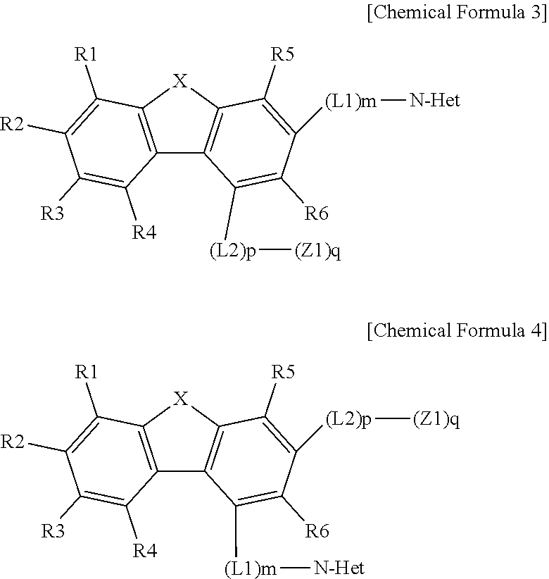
C12=C(C([(L2)p][(Z1)q])=C([R6])C([(L1)m][N-Het])=C1[R5])C1=C(C([R1])=C([R2])C([R3])=C1[R4])[X]2.C12=C(C([(L1)m][N-Het])=C([R6])C([(L2)p][(Z1)q])=C1[R5])C1=C(C([R1])=C([R2])C([R3])=C1[R4])[X]2
